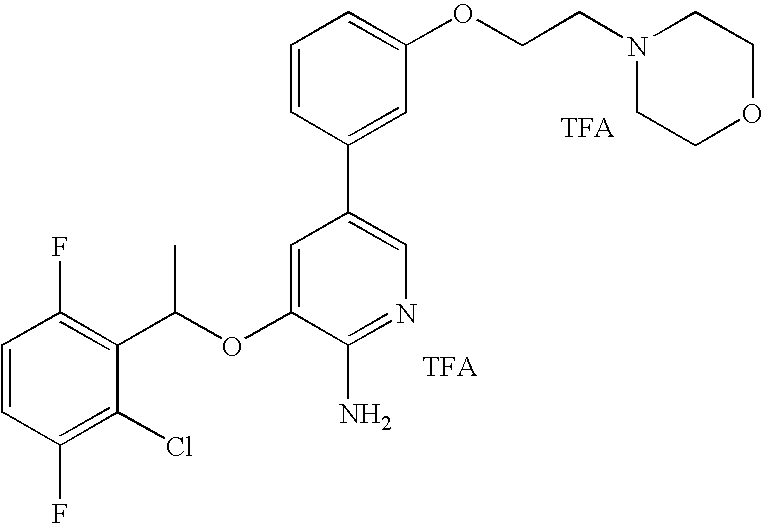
C1=CC(F)=C(C(OC2=CC(C3=CC(OCCN4CCOCC4)=CC=C3)=CN=C2N)C)C(Cl)=C1F
